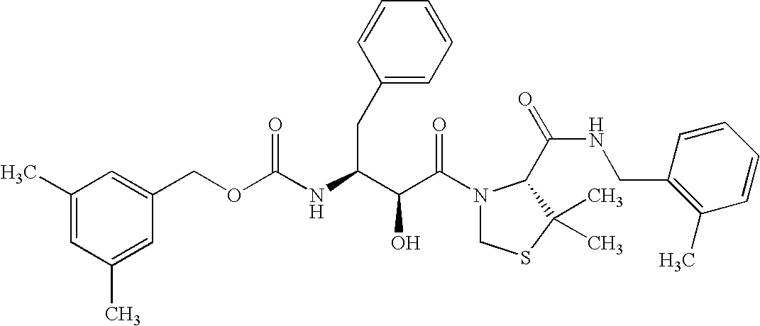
O(C(NC(C(C(N1CSC(C)(C)C1C(NCC1=C(C)C=CC=C1)=O)=O)O)CC1=CC=CC=C1)=O)CC1=CC(C)=CC(C)=C1
